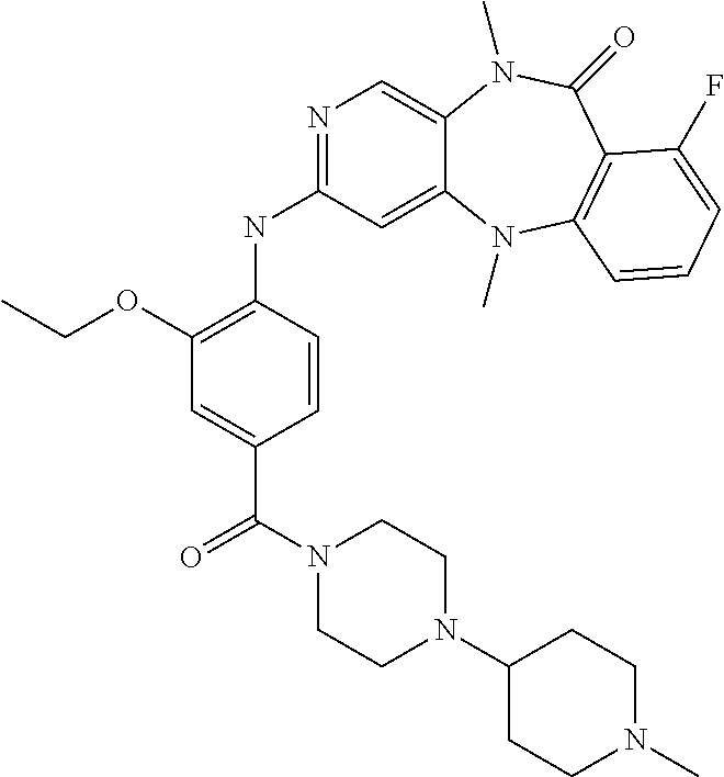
N1=C(NC2=C(OCC)C=C(C(N3CCN(C4CCN(C)CC4)CC3)=O)C=C2)C=C2C(=C1)N(C)C(=O)C1=C(N2C)C=CC=C1F
